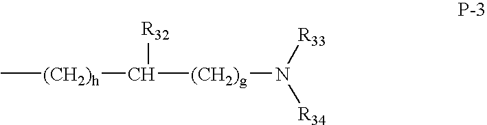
C[(CH2)h]C([R32])[(CH2)g]N([R34])[R33]
